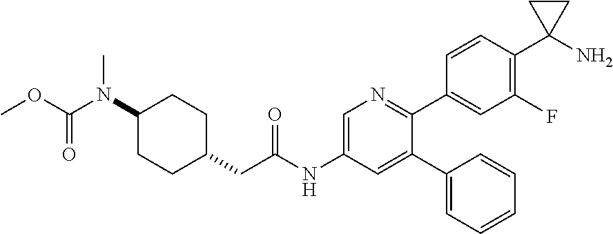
C1(C2=CC(NC(CC3CCC(N(C)C(=O)OC)CC3)=O)=CN=C2C2=CC(F)=C(C3(N)CC3)C=C2)=CC=CC=C1
